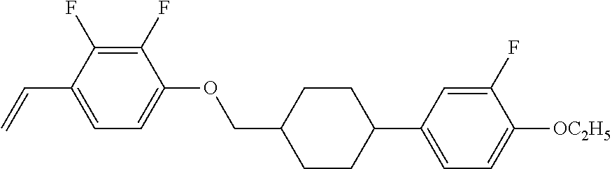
C1(F)=C(F)C(C=C)=CC=C1OCC1CCC(C2=CC=C([OC2H5])C(F)=C2)CC1
